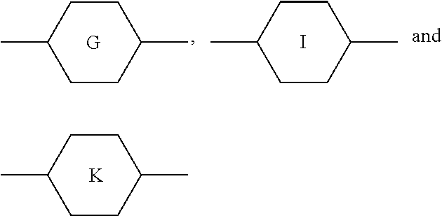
C1CC(C)CCC1C.[G].CC1CCC(C)CC1.I.[K].C1(C)CCC(C)CC1
